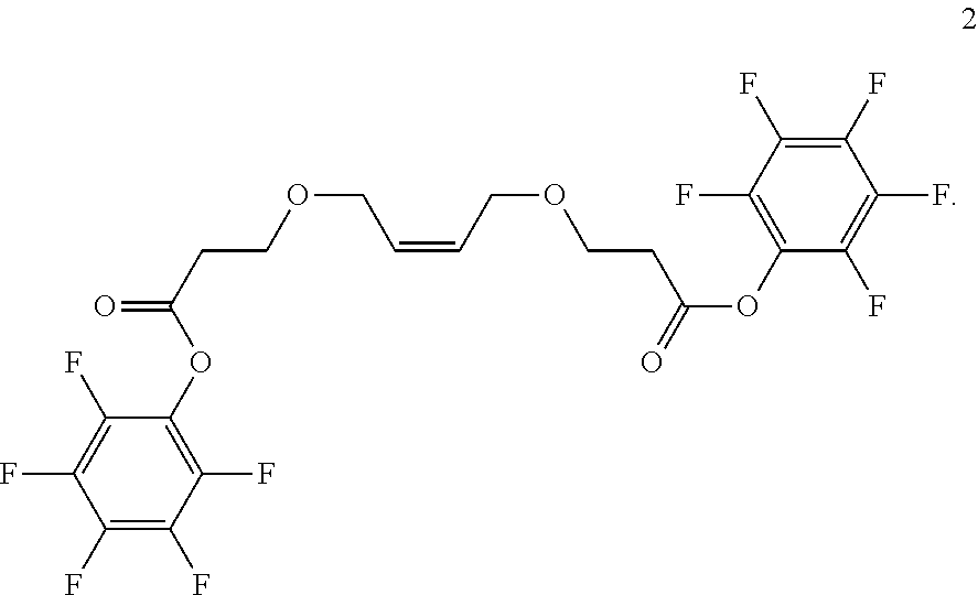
C1(F)=C(F)C(F)=C(OC(=O)CCOCC=CCOCCC(=O)OC2=C(F)C(F)=C(F)C(F)=C2F)C(F)=C1F
